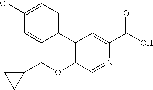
C1(C2=CC=C(Cl)C=C2)=C(OCC2CC2)C=NC(C(O)=O)=C1
